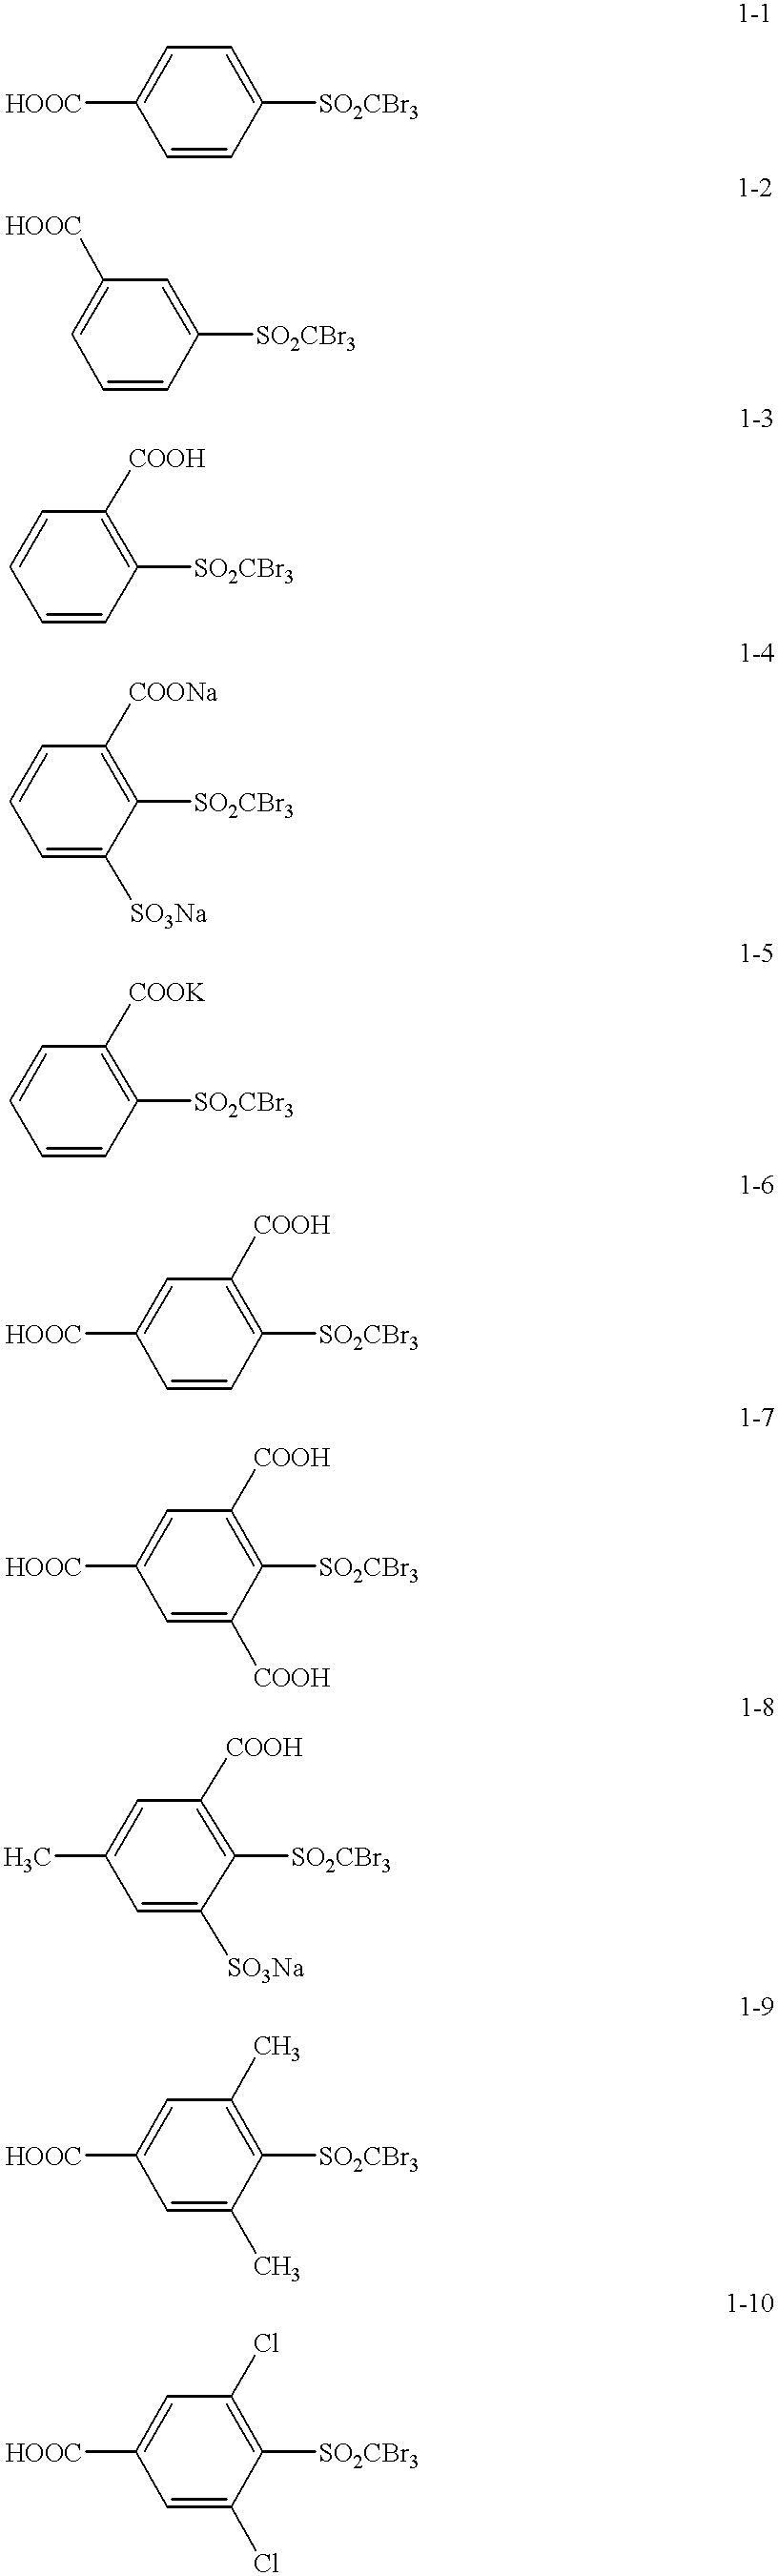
[HOOC]C1=CC=C([SO2CBr3])C=C1.C1=C([HOOC])C=C([SO2CBr3])C=C1.C1=CC([COOH])=C([SO2CBr3])C=C1.C1=CC([COONa])=C([SO2CBr3])C([SO3Na])=C1.C1=CC([COOK])=C([SO2CBr3])C=C1.C1([HOOC])=CC([COOH])=C([SO2CBr3])C=C1.C1([HOOC])=CC([COOH])=C([SO2CBr3])C([COOH])=C1.C1(C)=CC([COOH])=C([SO2CBr3])C([SO3Na])=C1.C1([HOOC])=CC(C)=C([SO2CBr3])C(C)=C1.C1([HOOC])=CC(Cl)=C([SO2CBr3])C(Cl)=C1
